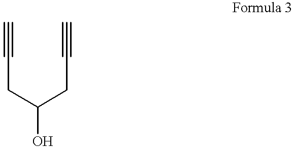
C(CC#C)(CC#C)O
